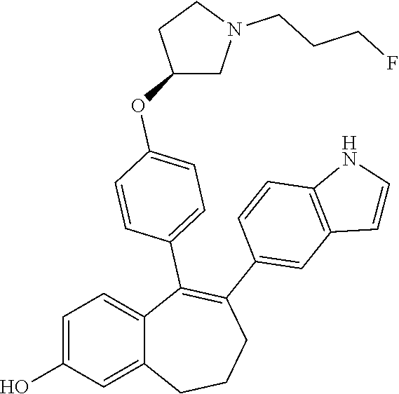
C1=C(O)C=C2C(=C1)C(C1=CC=C(OC3CN(CCCF)CC3)C=C1)=C(C1=CC3=C(C=C1)NC=C3)CCC2
